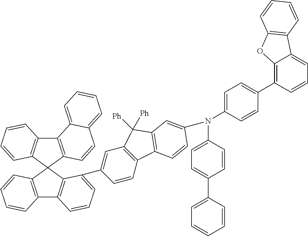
C12=C(C3(C4=C1C=CC=C4)C1=C(C4=C3C(C3=CC5=C(C=C3)C3=C(C5([Ph])[Ph])C=C(N(C5=CC=C(C6=C7C(=CC=C6)C6=C(O7)C=CC=C6)C=C5)C5=CC=C(C6=CC=CC=C6)C=C5)C=C3)=CC=C4)C=CC=C1)C=CC1=CC=CC=C21
